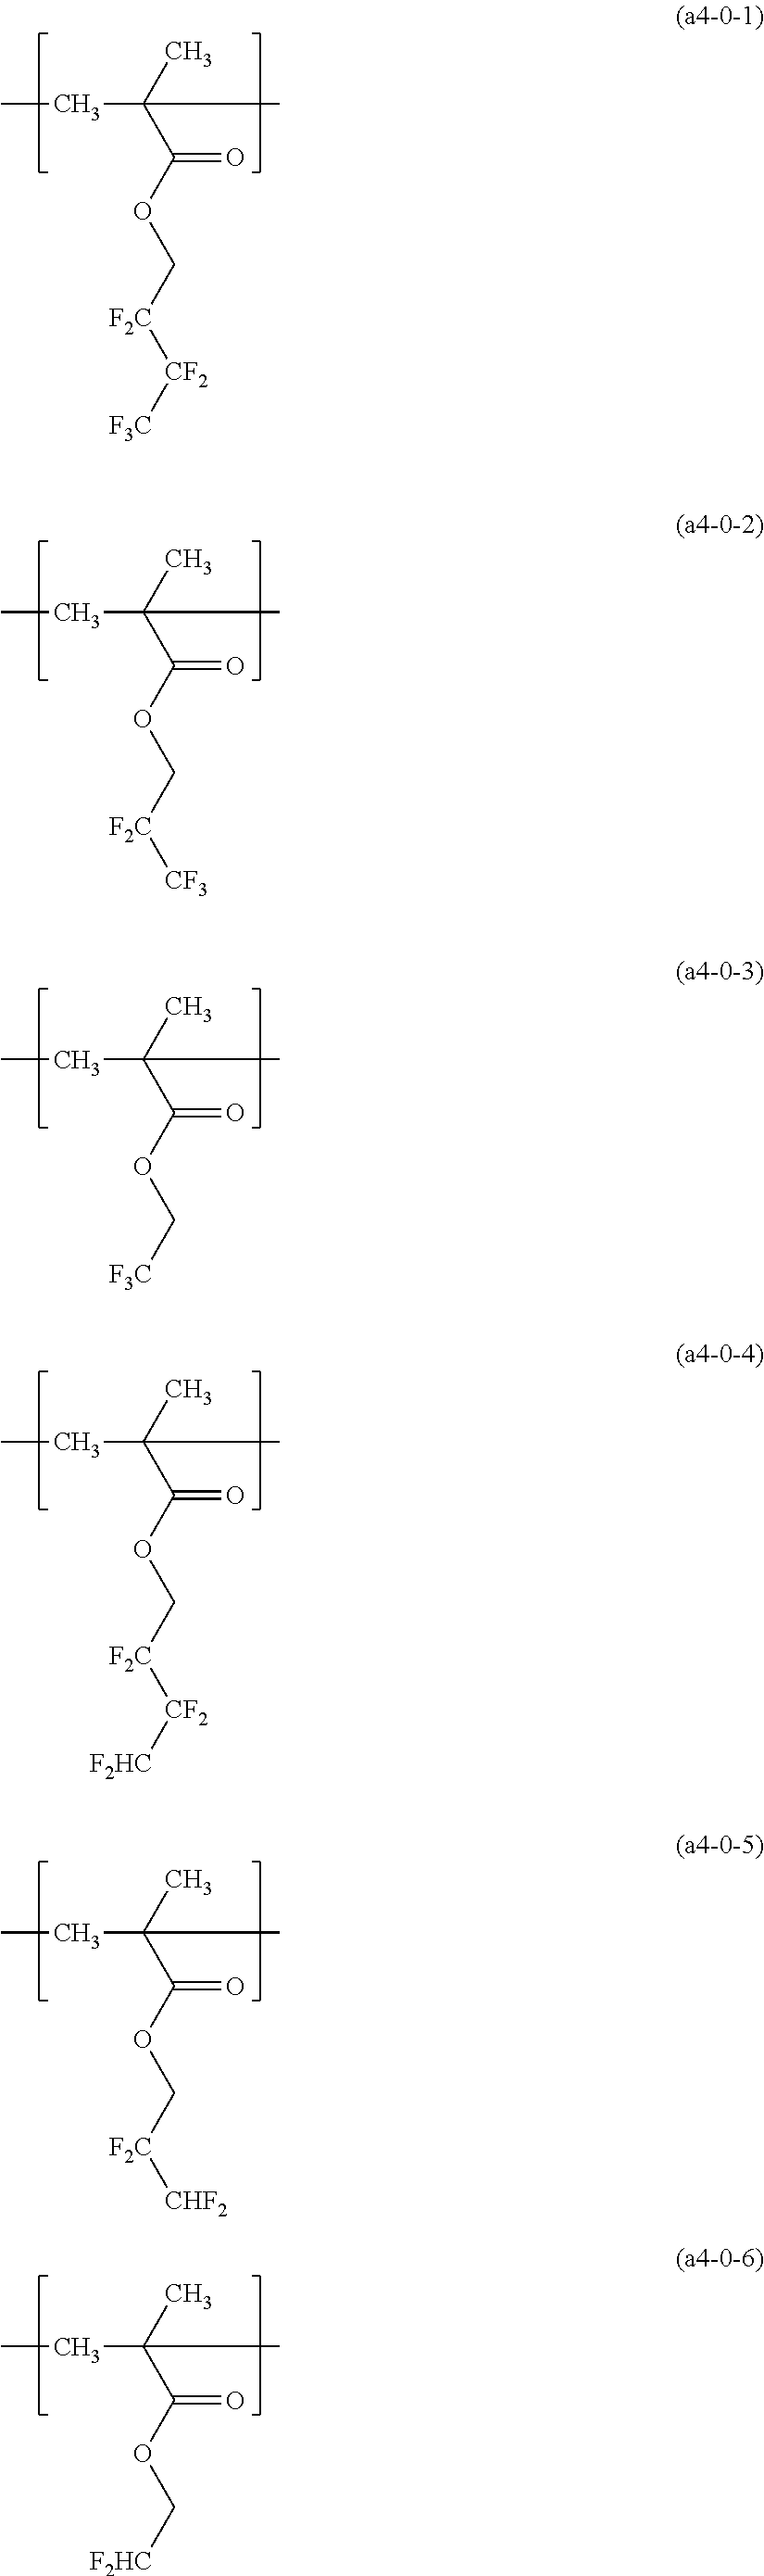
CCC(C(OC[F2C][CF2][F3C])=O)(C)C.CCC(C(OC[F2C][CF2][F2HC])=O)(C)C.CCC(C(OC[F2C][CF3])=O)(C)C.CCC(C(OC[F3C])=O)(C)C.CCC(C(OC[F2C][CHF2])=O)(C)C.CCC(C(OC[F2HC])=O)(C)C
